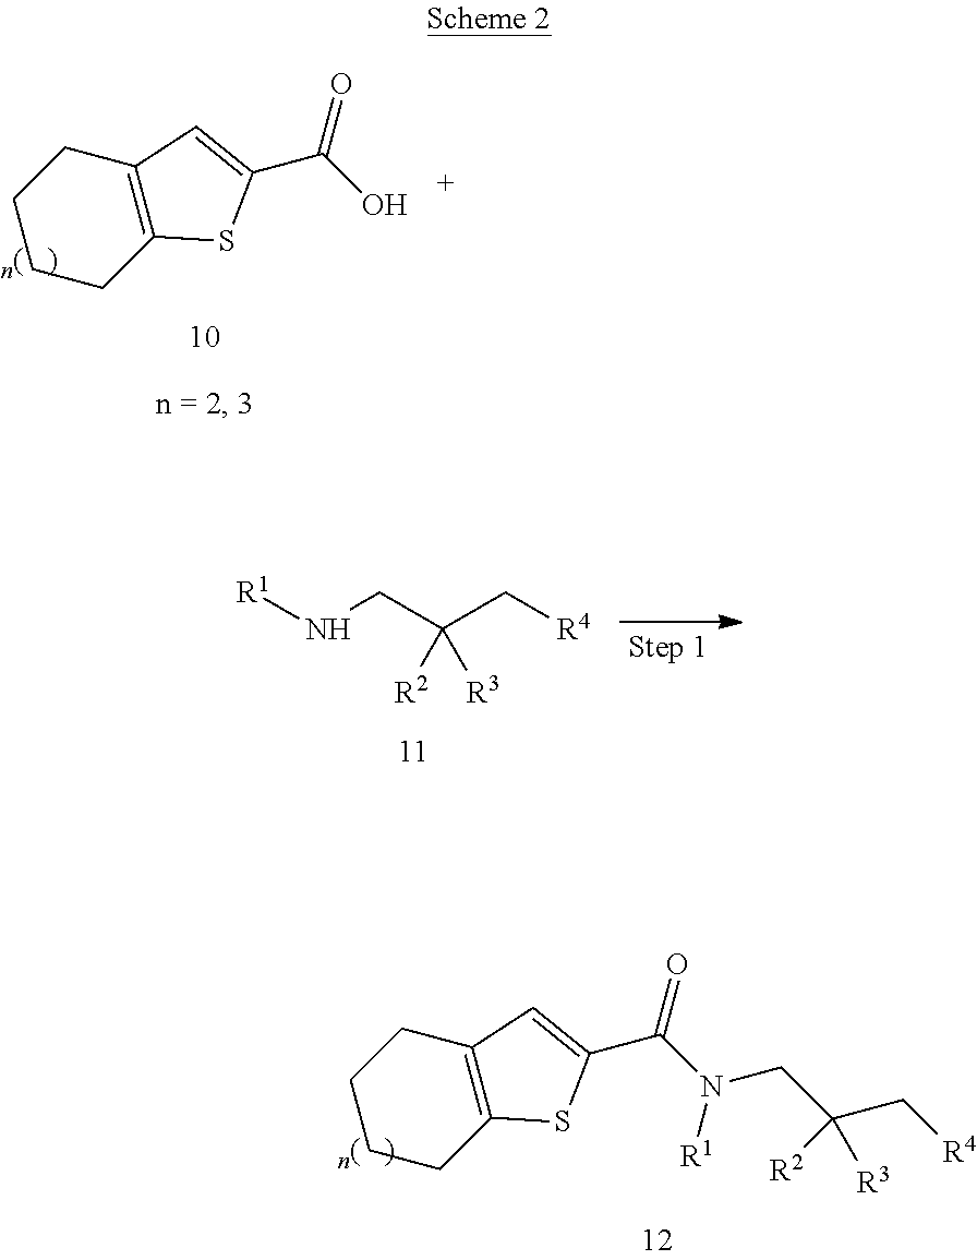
C1(C(N([R1])CC(C[R4])([R3])[R2])=O)=CC2=C(S1)CCCC2.C1(C(O)=O)=CC2=C(S1)CCCC2.[R1]NCC(C[R4])([R3])[R2]
